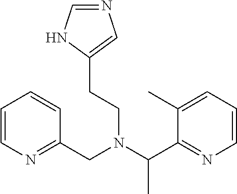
C1=CN=C(CN(C(C2=NC=CC=C2C)C)CCC2=CN=CN2)C=C1
